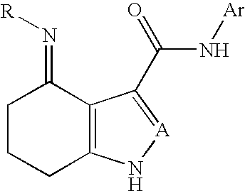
C1CCC2=C(C1=N[R])C(C(=O)N[Ar])=[A]N2
